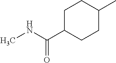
C1C(C(NC)=O)CCC(C)C1
